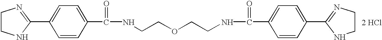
C1=CC(C(=O)NCCOCCNC(=O)C2=CC=C(C3=NCCN3)C=C2)=CC=C1C1=NCCN1.[2 HCl]
